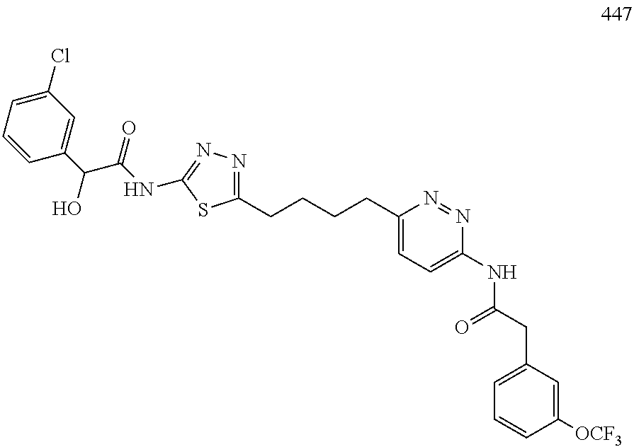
C(CCCC1=CC=C(NC(CC2=CC=CC([OCF3])=C2)=O)N=N1)C1=NN=C(NC(C(O)C2=CC(Cl)=CC=C2)=O)S1
